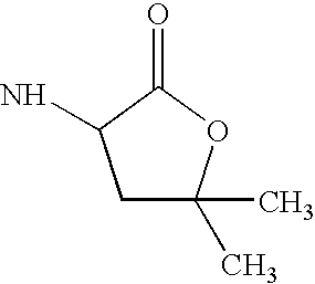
C1C(C)(C)OC(=O)C1N
